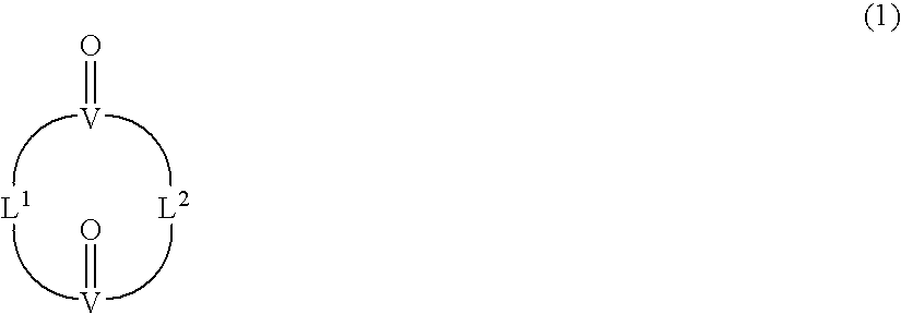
O=[V].[L2].[L1].O=[V]
